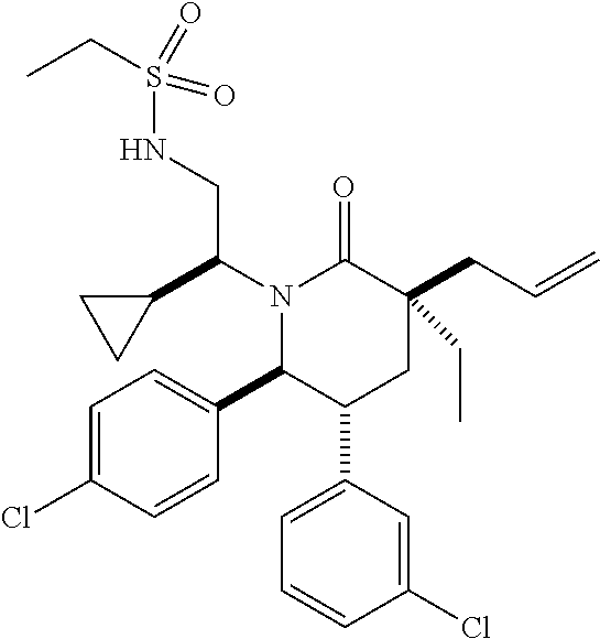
N1(C(C2CC2)CNS(=O)(=O)CC)C(C2=CC=C(Cl)C=C2)C(C2=CC=CC(Cl)=C2)CC(CC=C)(CC)C1=O
